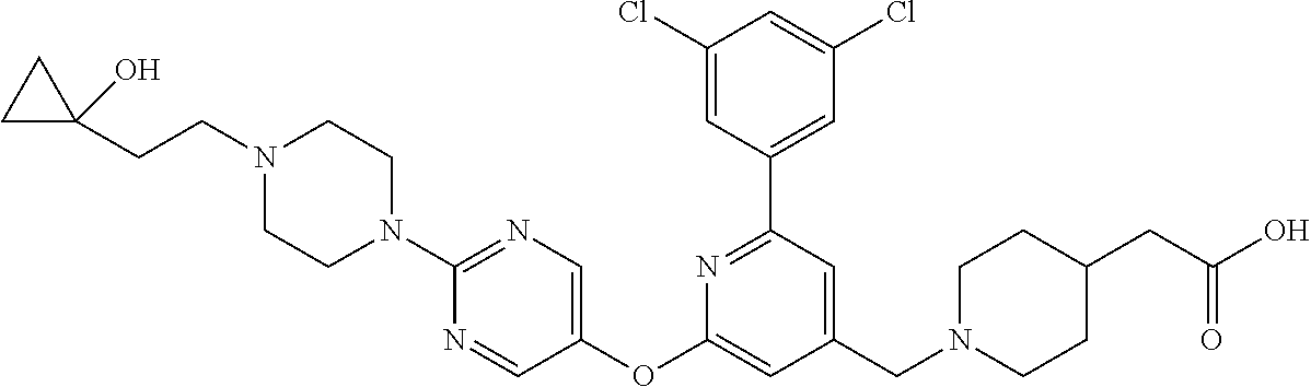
C1(Cl)=CC(C2=NC(OC3=CN=C(N4CCN(CCC5(O)CC5)CC4)N=C3)=CC(CN3CCC(CC(O)=O)CC3)=C2)=CC(Cl)=C1
